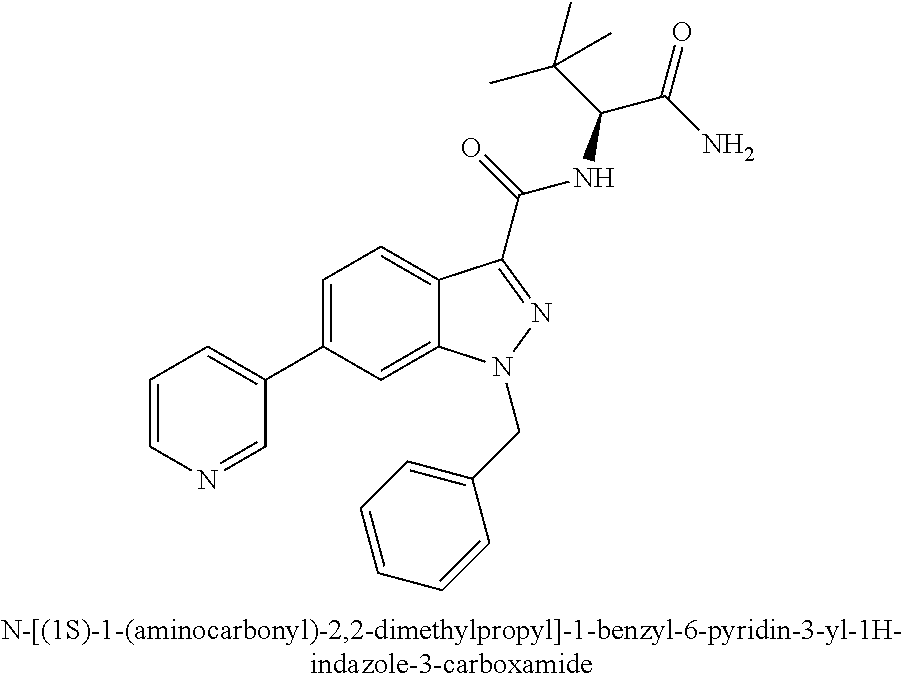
C1=C(C2=CC=CN=C2)C=C2C(=C1)C(C(NC(C(C)(C)C)C(=O)N)=O)=NN2CC1=CC=CC=C1
